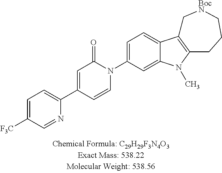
C1=C([F3C])C=NC(C2=CC(=O)N(C3=CC=C4C(=C3)N(C)C3=C4C[BocN]CCC3)C=C2)=C1
